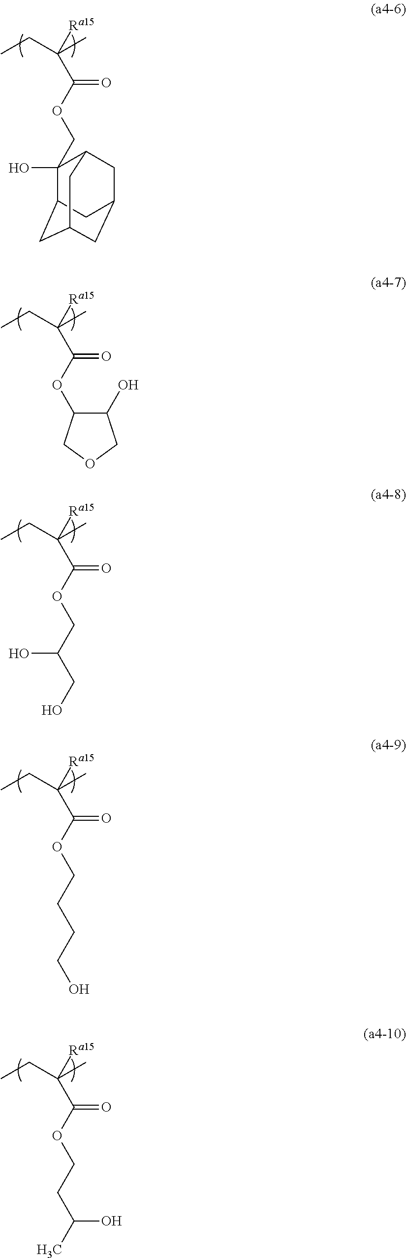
CCC(C)([Ra15])C(OC1C(O)COC1)=O.CCC(C)([Ra15])C(OCC(CO)O)=O.CCC(C)([Ra15])C(OCCCCO)=O.CCC(C)([Ra15])C(OCCC(C)O)=O.CCC(C)([Ra15])C(OCC1(O)C2CC3CC(CC1C3)C2)=O
